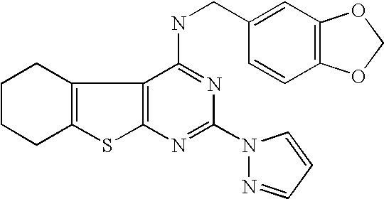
C12=C(N=C(N3N=CC=C3)N=C1NCC1=CC3=C(C=C1)OCO3)SC1=C2CCCC1
